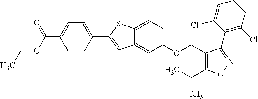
C12=CC=C(OCC3=C(C(C)C)ON=C3C3=C(Cl)C=CC=C3Cl)C=C1C=C(C1=CC=C(C(=O)OCC)C=C1)S2
